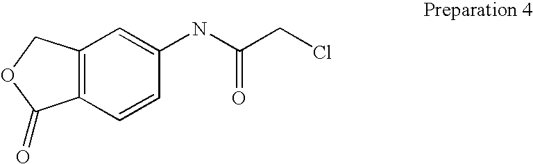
C12=C(C=CC(NC(CCl)=O)=C1)C(=O)OC2
